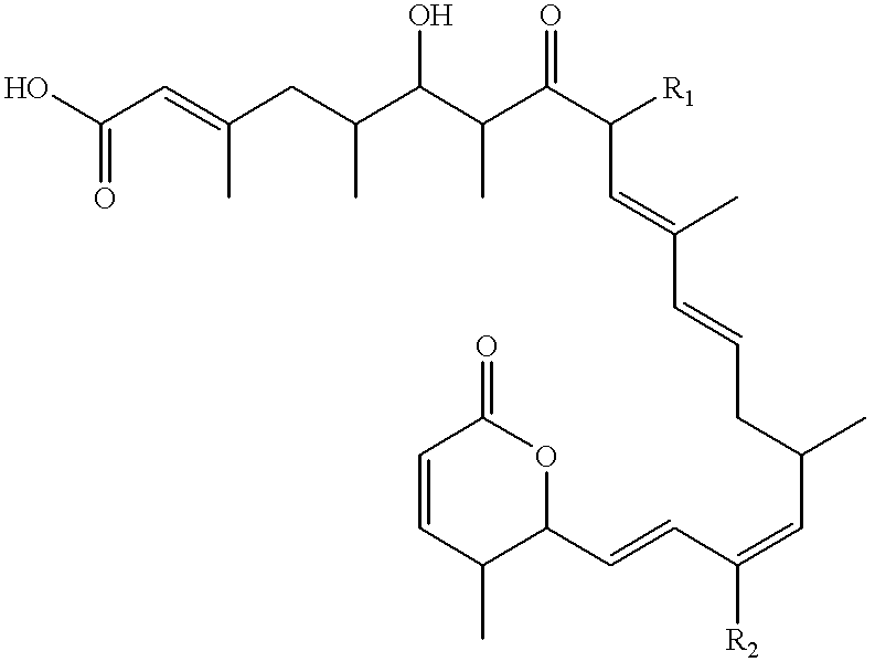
OC(=O)C=C(C)CC(C(C(C(C([R1])C=C(C)C=CCC(C)C=C([R2])C=CC1OC(=O)C=CC1C)=O)C)O)C
